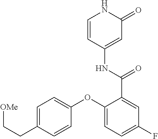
C1=CC(NC(C2=CC(F)=CC=C2OC2=CC=C(CC[OMe])C=C2)=O)=CC(=O)N1
